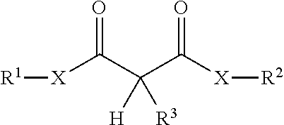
[X](C(C(C([X][R2])=O)([H])[R3])=O)[R1]
